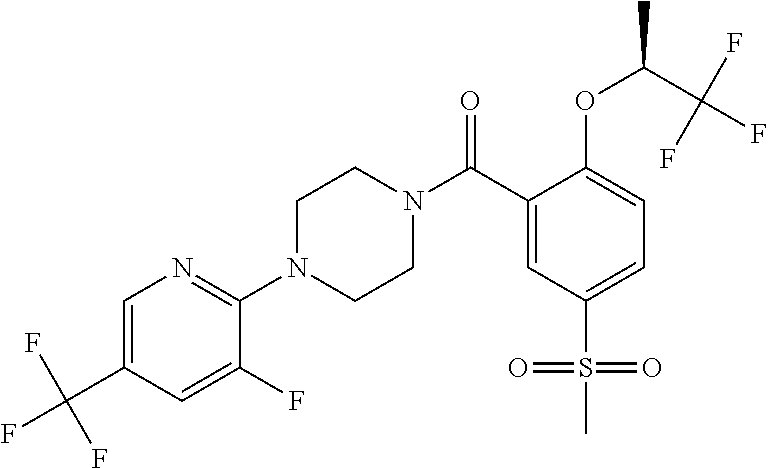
C1(F)=CC(C(F)(F)F)=CN=C1N1CCN(C(C2=CC(S(=O)(C)=O)=CC=C2OC(C)C(F)(F)F)=O)CC1
